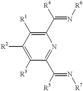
C1(C(=N[R6])[R4])=C([R1])C([R2])=C([R3])C(C([R5])=N[R7])=N1
